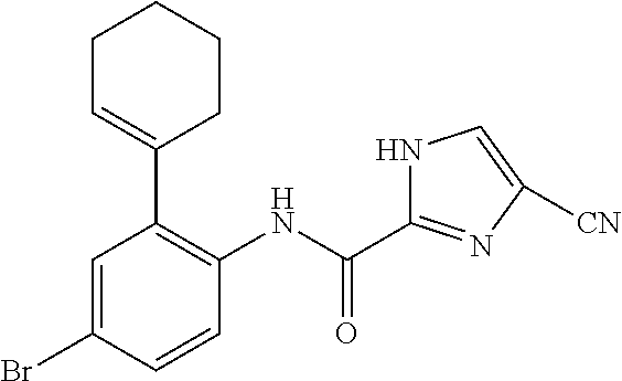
C1=C(Br)C=CC(NC(=O)C2=NC([CN])=CN2)=C1C1=CCCCC1
